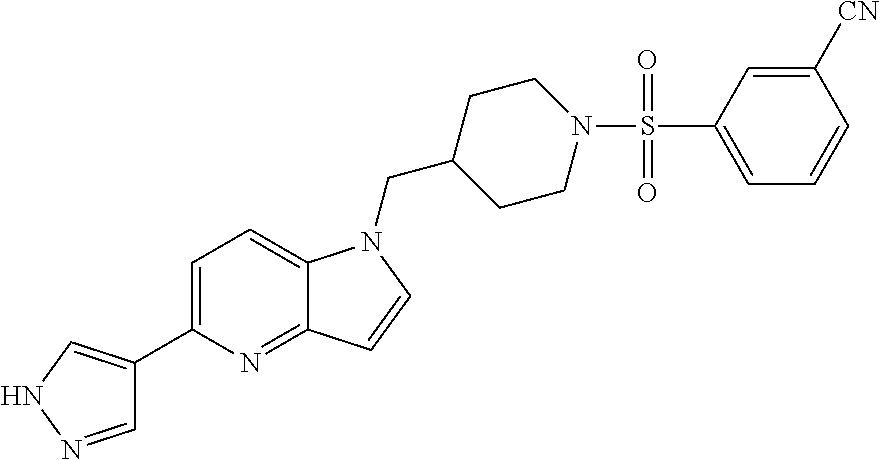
C1=NNC=C1C1=CC=C2C(=N1)C=CN2CC1CCN(S(C2=CC=CC([CN])=C2)(=O)=O)CC1
